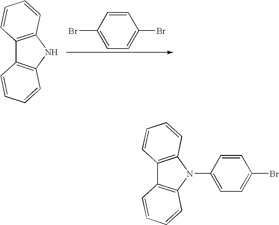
C1(Br)=CC=C(Br)C=C1.C12=C(NC3=C1C=CC=C3)C=CC=C2.C12=C(N(C3=CC=C(Br)C=C3)C3=C1C=CC=C3)C=CC=C2
